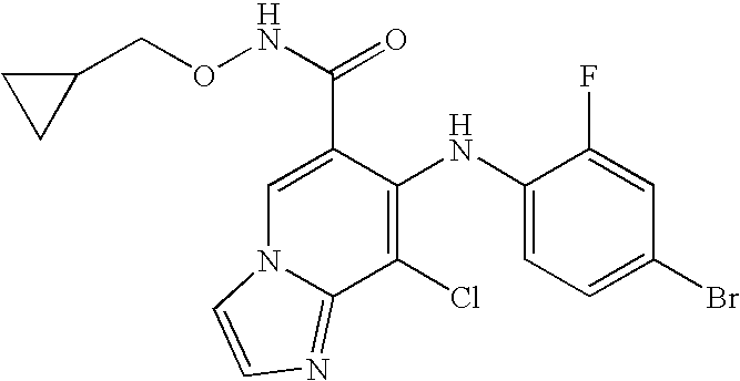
C1(NC2=C(Cl)C3=NC=CN3C=C2C(NOCC2CC2)=O)=CC=C(Br)C=C1F
